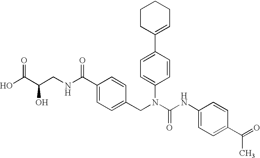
C1CC(C2=CC=C(N(CC3=CC=C(C(NCC(C(O)=O)O)=O)C=C3)C(NC3=CC=C(C(=O)C)C=C3)=O)C=C2)=CCC1
